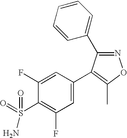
N1=C(C2=CC=CC=C2)C(C2=CC(F)=C(S(=O)(N)=O)C(F)=C2)=C(C)O1
